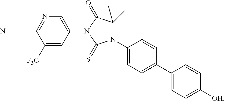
C1(N2C(=S)N(C3=CC=C(C4=CC=C([OH])C=C4)C=C3)C(C)(C)C2=O)=CN=C(C#N)C([F3C])=C1
